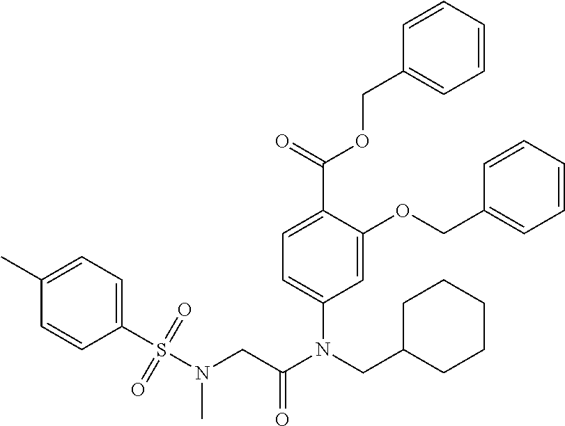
C1(C)=CC=C(S(N(CC(N(CC2CCCCC2)C2=CC=C(C(OCC3=CC=CC=C3)=O)C(OCC3=CC=CC=C3)=C2)=O)C)(=O)=O)C=C1
